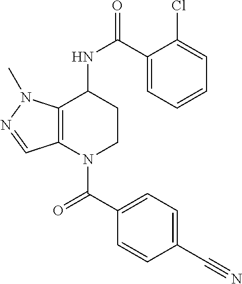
C12=C(N(C(C3=CC=C(C#N)C=C3)=O)CCC1NC(=O)C1=CC=CC=C1Cl)C=NN2C
